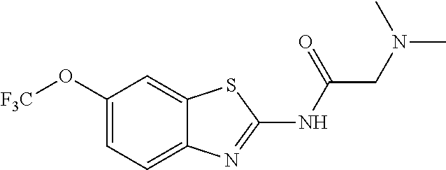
C12=CC=C(O[F3C])C=C1SC(NC(CN(C)C)=O)=N2
